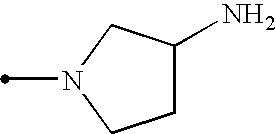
N1(C)CCC(N)C1
